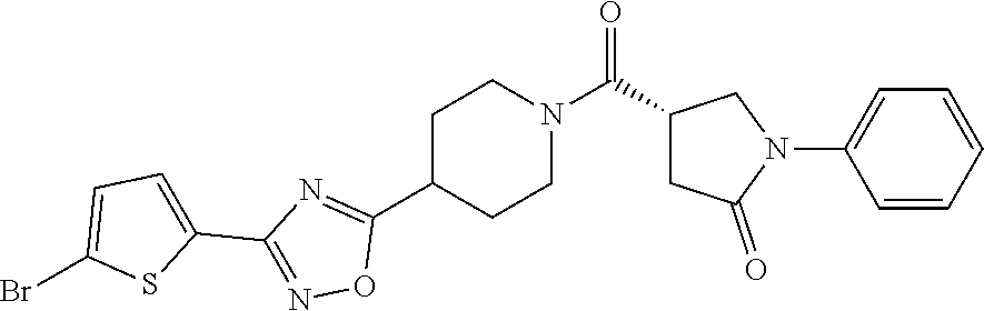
C1C(C2=NC(C3=CC=C(Br)S3)=NO2)CCN(C(C2CC(=O)N(C3=CC=CC=C3)C2)=O)C1
